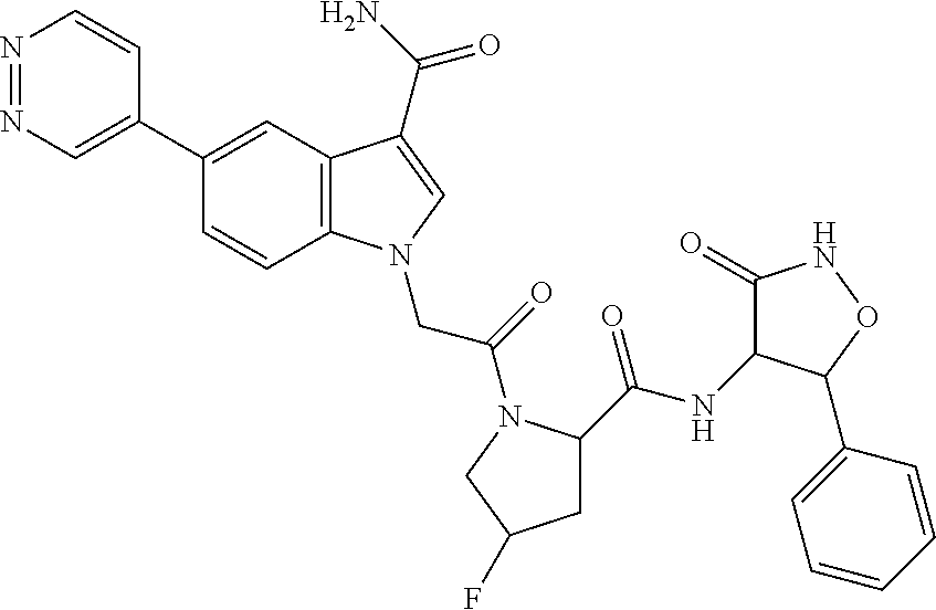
N1=NC=C(C2=CC3=C(C=C2)N(CC(=O)N2C(C(NC4C(=O)NOC4C4=CC=CC=C4)=O)CC(F)C2)C=C3C(N)=O)C=C1
